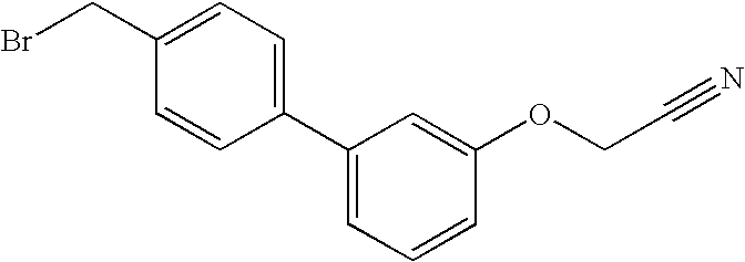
C(Br)C1=CC=C(C2=CC=CC(OCC#N)=C2)C=C1
